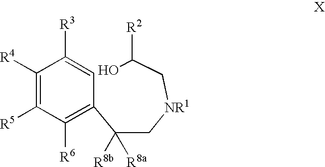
C1([R4])=C([R5])C([R6])=C(C(C[NR1]CC(O)[R2])([R8a])[R8b])C=C1[R3]
